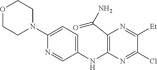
C1(NC2=C(C(N)=O)N=C([Et])C(Cl)=N2)=CC=C(N2CCOCC2)N=C1
